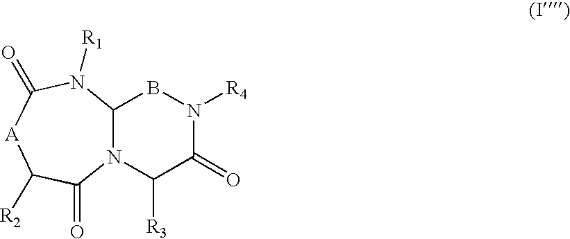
N12C(N([R1])C(=O)[A]C([R2])C1=O)BN([R4])C(=O)C2[R3]
